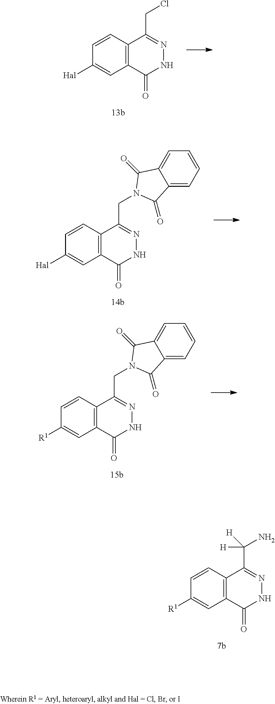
C1=CC2=C(C(=O)NN=C2C([H])(N)[H])C=C1[R1].C1=CC2=C(C(=O)NN=C2CN2C(=O)C3=CC=CC=C3C2=O)C=C1[Hal].C1=CC2=C(C(=O)NN=C2CN2C(=O)C3=CC=CC=C3C2=O)C=C1[R1].C1=CC2=C(C(=O)NN=C2CCl)C=C1[Hal]
